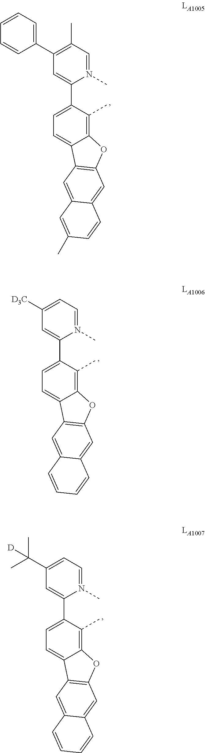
C1(C2=C(C)C=N(C)C(C3=CC=C4C(=C3C)OC3=C4C=C4C(=C3)C=CC(C)=C4)=C2)=CC=CC=C1.C(C)(C1=CC=N(C)C(C2=CC=C3C(=C2C)OC2=C3C=C3C(=C2)C=CC=C3)=C1)(C)[D].[D3C]C1=CC=N(C)C(C2=CC=C3C(=C2C)OC2=C3C=C3C(=C2)C=CC=C3)=C1
